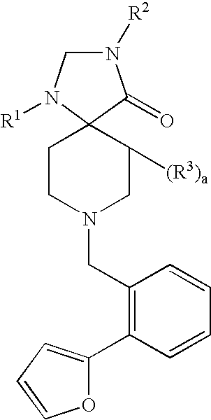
N1([R2])CN([R1])C2(C1=O)CCN(CC1=C(C3=CC=CO3)C=CC=C1)CC2[(R3)a]
